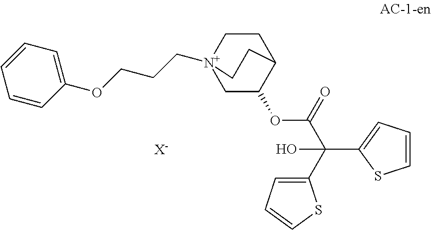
C1=CC=C(OCCC[N+]23CCC(C(OC(C(C4=CC=CS4)(O)C4=CC=CS4)=O)C2)CC3)C=C1.[X-]
